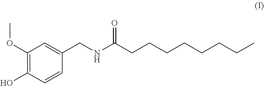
C1(OC)=C(O)C=CC(CNC(CCCCCCCC)=O)=C1
